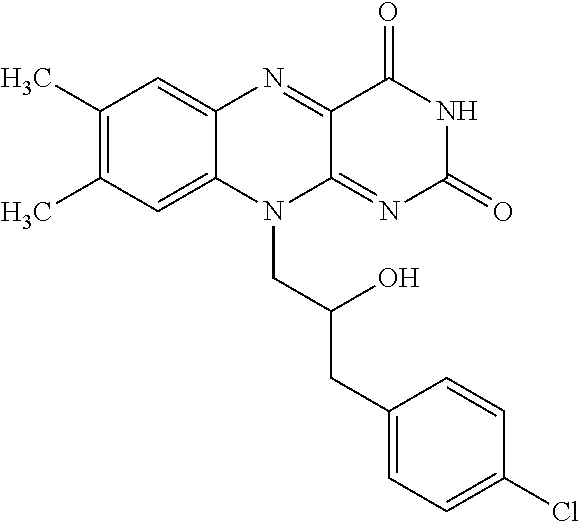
C1(C)=C(C)C=C2C(=C1)N=C1C(=NC(=O)NC1=O)N2CC(CC1=CC=C(Cl)C=C1)O
